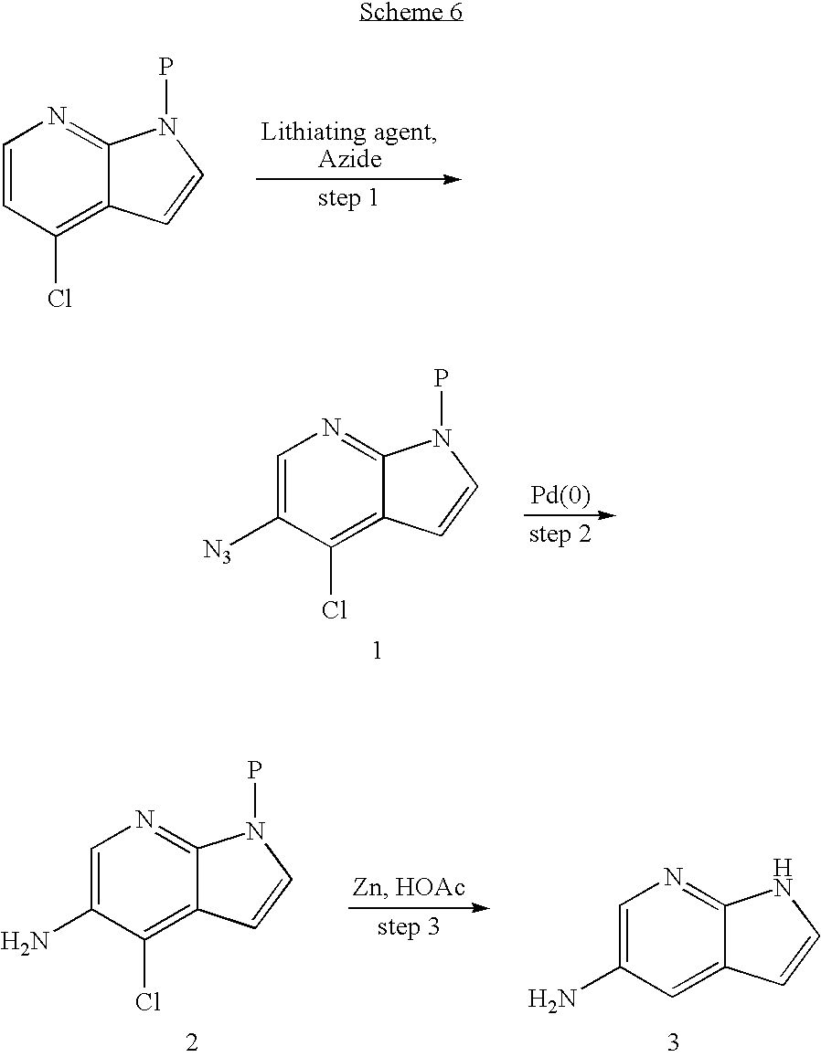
C1=CC(Cl)=C2C(=N1)N(P)C=C2.C1=C([N3])C(Cl)=C2C(=N1)N(P)C=C2.C1=C(N)C=C2C(=N1)NC=C2.C1=C(N)C(Cl)=C2C(=N1)N(P)C=C2
